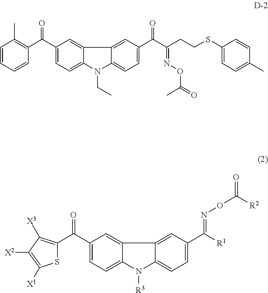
C(C1=CC=C2C(=C1)C1=CC(C(C(CCSC3=CC=C(C)C=C3)=NOC(=O)C)=O)=CC=C1N2CC)(=O)C1=C(C)C=CC=C1.C(C1=CC=C2C(=C1)C1=CC(C([R1])=NOC(=O)[R2])=CC=C1N2[R3])(=O)C1=C([X3])C([X2])=C([X1])S1
